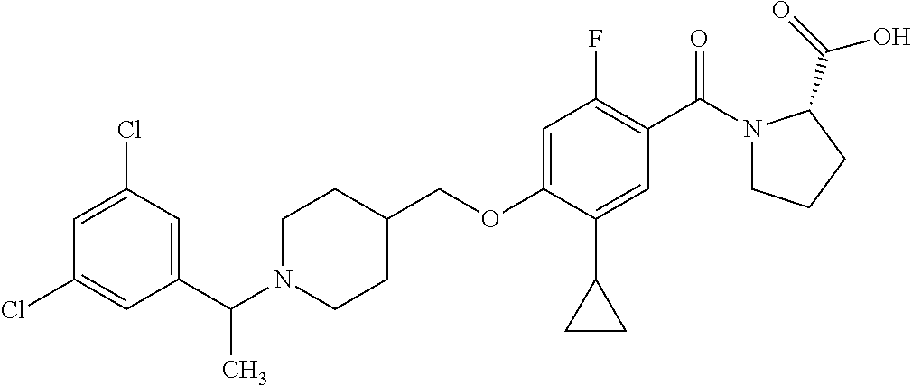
C(OC1=CC(F)=C(C(=O)N2CCCC2C(O)=O)C=C1C1CC1)C1CCN(C(C)C2=CC(Cl)=CC(Cl)=C2)CC1
